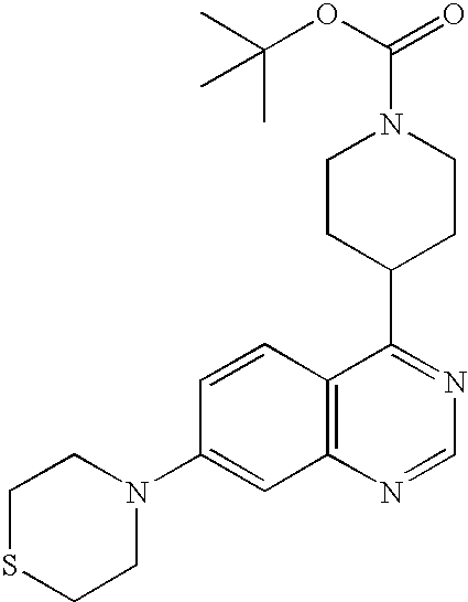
C1=CC2=C(C=C1N1CCSCC1)N=CN=C2C1CCN(C(=O)OC(C)(C)C)CC1
